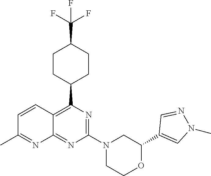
C1(C2=CN(C)N=C2)OCCN(C2=NC(C3CCC(C(F)(F)F)CC3)=C3C(=N2)N=C(C)C=C3)C1
